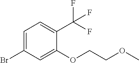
C1=C(Br)C=C(OCCOC)C(C(F)(F)F)=C1
